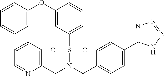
C(N(S(C1=CC=CC(OC2=CC=CC=C2)=C1)(=O)=O)CC1=CC=C(C2=NN=NN2)C=C1)C1=CC=CC=N1
